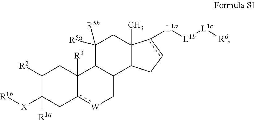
C1([R2])C([X][R1b])([R1a])Cc2[W]CC3C(C2([R3])C1)C([R5b])([R5a])CC1(C)C3Ccc1[L1a][L1b][L1c][R6]
